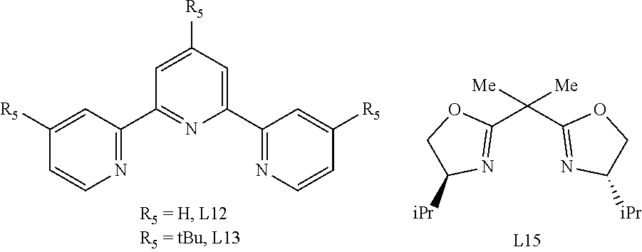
C1([R5])=CC(C2=NC(C3=NC=CC([R5])=C3)=CC([R5])=C2)=NC=C1.C1(C(C2=NC([iPr])CO2)([Me])[Me])=NC([iPr])CO1
